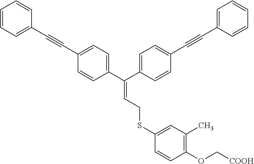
C1=CC=C(C#CC2=CC=C(C(C3=CC=C(C#CC4=CC=CC=C4)C=C3)=CCSC3=CC(C)=C(OC[COOH])C=C3)C=C2)C=C1
